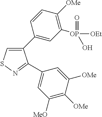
C1(C2=CC([OP]([OEt])(=O)O)=C([OMe])C=C2)=CSN=C1C1=CC([MeO])=C([OMe])C([OMe])=C1
